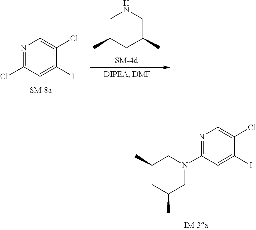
N1=C(N2CC(C)CC(C)C2)C=C(I)C(Cl)=C1.N1=C(Cl)C=C(I)C(Cl)=C1.C1C(C)CC(C)CN1
